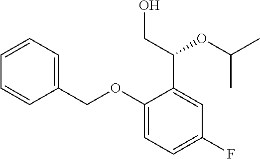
C1(OCC2=CC=CC=C2)=CC=C(F)C=C1C(CO)OC(C)C
